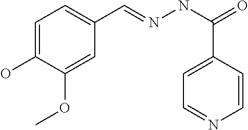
C1=C(O)C(OC)=CC(C=NNC(=O)C2=CC=NC=C2)=C1
